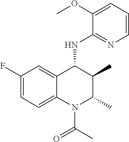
C1(OC)=CC=CN=C1NC1C(C)C(C)N(C(=O)C)C2=CC=C(F)C=C12
